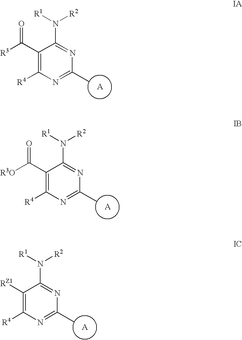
C1(C([R3])=O)=C([R4])N=C(C)N=C1N([R1])[R2].C1(C([R3O])=O)=C([R4])N=C(C)N=C1N([R1])[R2].C1([RZ1])=C([R4])N=C(C)N=C1N([R1])[R2]
